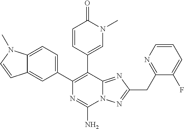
N12C(=NC(CC3=NC=CC=C3F)=N1)C(C1=CN(C)C(=O)C=C1)=C(C1=CC=C3C(=C1)C=CN3C)N=C2N
